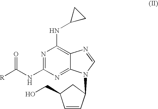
N1=C(NC([R])=O)N=C2C(=C1NC1CC1)N=CN2C1C=CC(CO)C1
